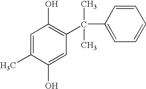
C1=C(C)C(O)=CC(C(C)(C)C2=CC=CC=C2)=C1O
